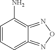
C1=CC=C2=NON=C2=C1N
